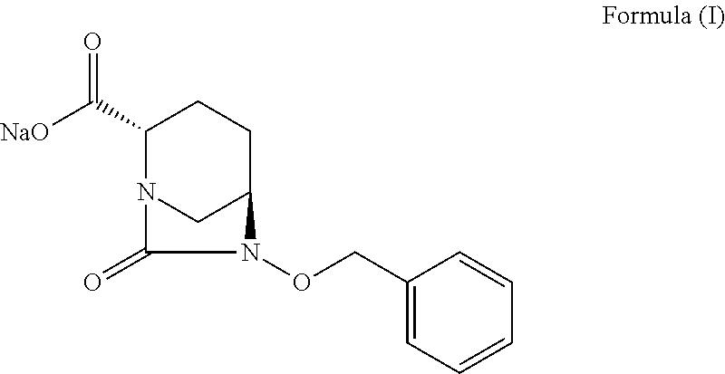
C1(C([NaO])=O)N2CC(CC1)N(OCC1=CC=CC=C1)C2=O
